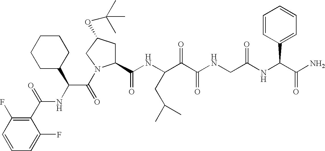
C1=CC(F)=C(C(NC(C(=O)N2C(C(NC(C(C(NCC(NC(C(N)=O)C3=CC=CC=C3)=O)=O)=O)CC(C)C)=O)CC(OC(C)(C)C)C2)C2CCCCC2)=O)C(F)=C1
